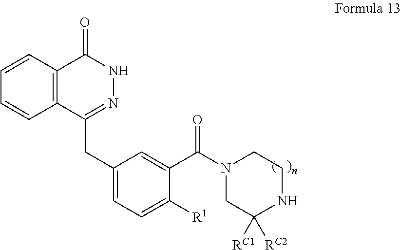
C1=CC=CC2=C1C(=O)NN=C2CC1=CC=C([R1])C(C(N2CC([RC2])([RC1])NCC2)=O)=C1
